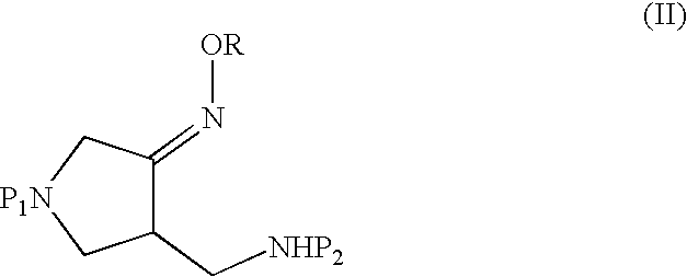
C1(C[NHP2])C(=N[OR])C[P1N]C1
